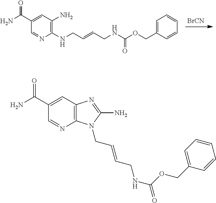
[BrCN].C(C=CCNC(OCC1=CC=CC=C1)=O)NC1=C(N)C=C(C(N)=O)C=N1.C12=C(C=C(C(N)=O)C=N1)N=C(N)N2CC=CCNC(=O)OCC1=CC=CC=C1
